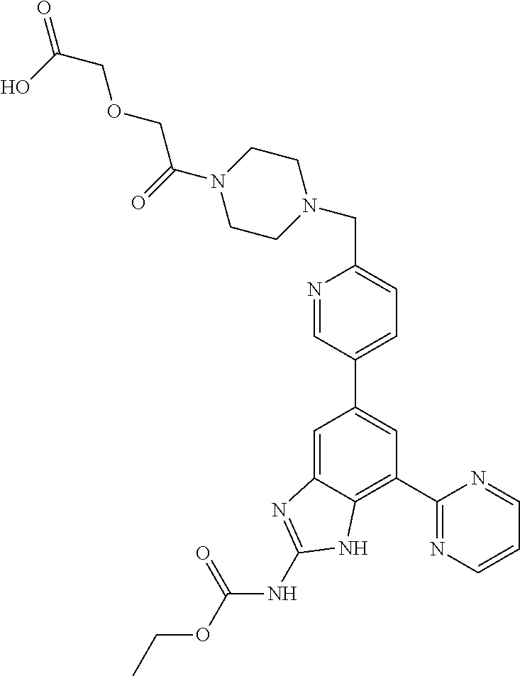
C1(C2=NC=CC=N2)=C2C(=CC(C3=CC=C(CN4CCN(C(=O)COCC(=O)O)CC4)N=C3)=C1)N=C(NC(OCC)=O)N2
